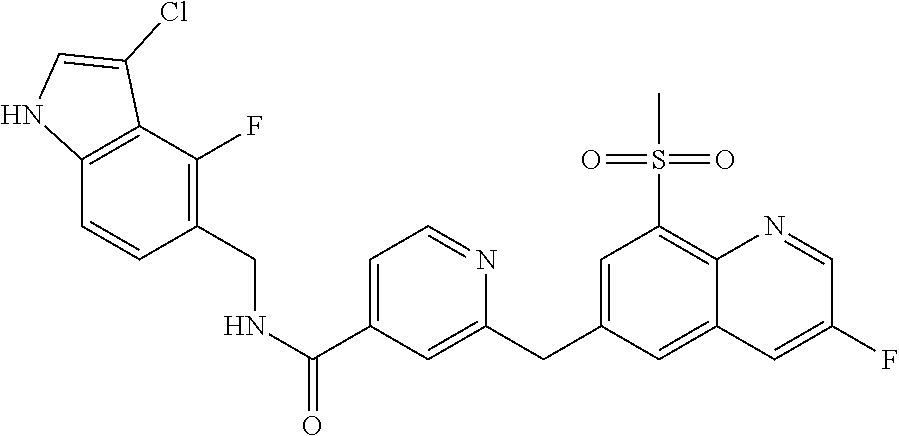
C1=C(CC2=CC(C(=O)NCC3=C(F)C4=C(C=C3)NC=C4Cl)=CC=N2)C=C2C(=C1S(=O)(=O)C)N=CC(F)=C2
